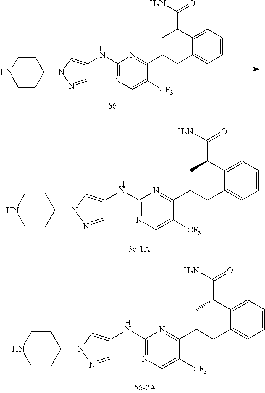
C1(NC2=CN(C3CCNCC3)N=C2)=NC=C([CF3])C(CCC2=CC=CC=C2C(C(=O)N)C)=N1.C1(NC2=CN(C3CCNCC3)N=C2)=NC=C([CF3])C(CCC2=CC=CC=C2C(C(=O)N)C)=N1.C1(NC2=CN(C3CCNCC3)N=C2)=NC=C([CF3])C(CCC2=CC=CC=C2C(C(=O)N)C)=N1
